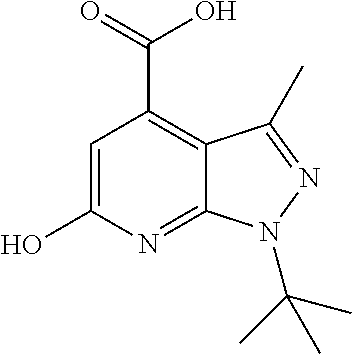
C1=C(O)N=C2C(=C1C(=O)O)C(C)=NN2C(C)(C)C
